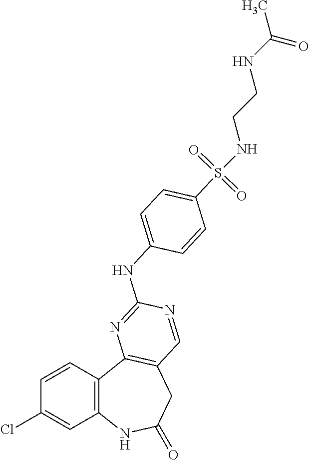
C1=CC2=C(C=C1Cl)NC(=O)CC1=C2N=C(NC2=CC=C(S(=O)(=O)NCCNC(C)=O)C=C2)N=C1
